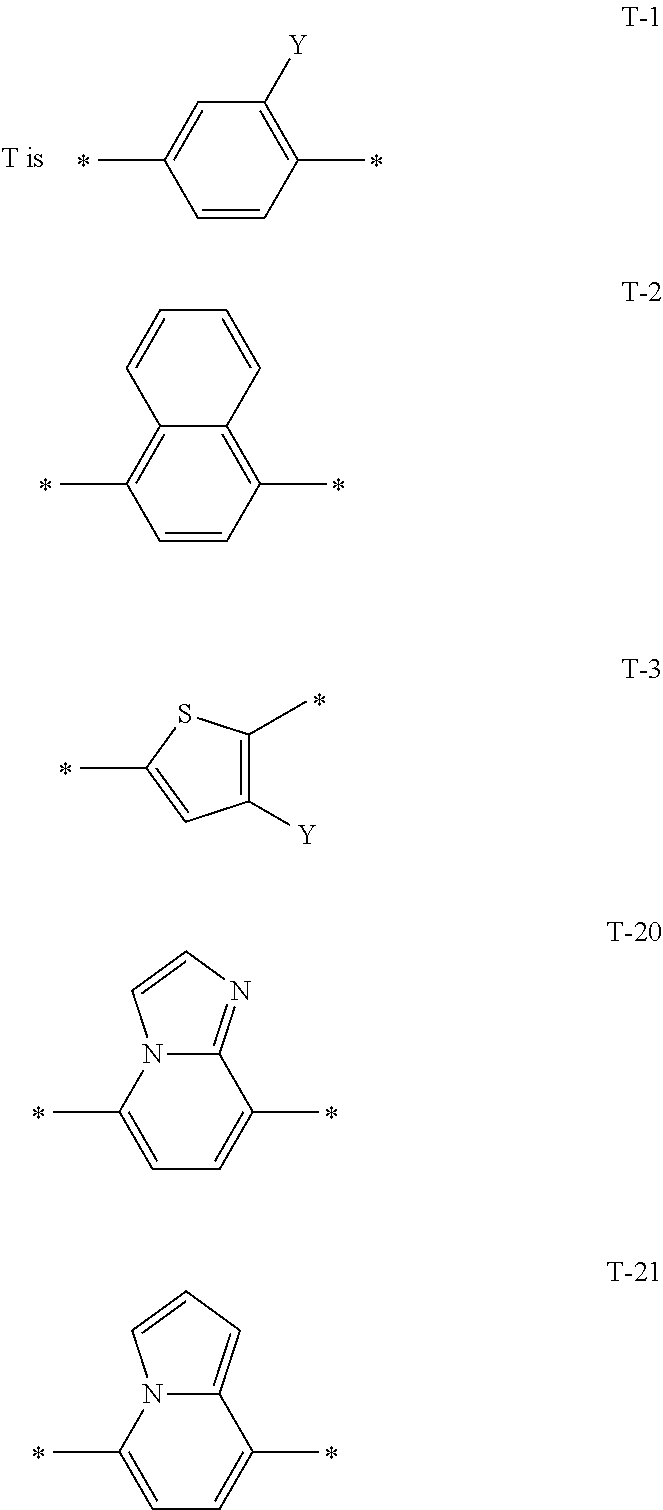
C1=CC(C)=C2C(=C1C)C=CC=C2.C1=C(C)N2C(=NC=C2)C(C)=C1.C1=C(C)N2C(=CC=C2)C(C)=C1.C1=CC(C)=C([Y])C=C1C.C1(C)=CC([Y])=C(C)S1
